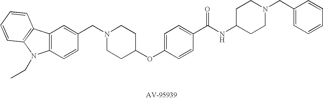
C1(CN2CCC(OC3=CC=C(C(NC4CCN(CC5=CC=CC=C5)CC4)=O)C=C3)CC2)=CC2=C(C=C1)N(CC)C1=C2C=CC=C1
